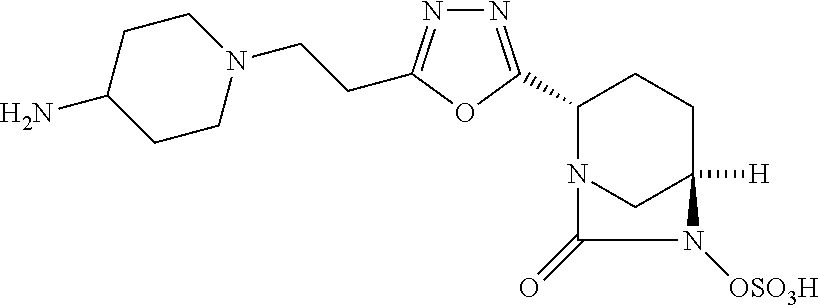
C1(C2=NN=C(CCN3CCC(N)CC3)O2)N2CC([H])(CC1)N([OSO3H])C2=O
